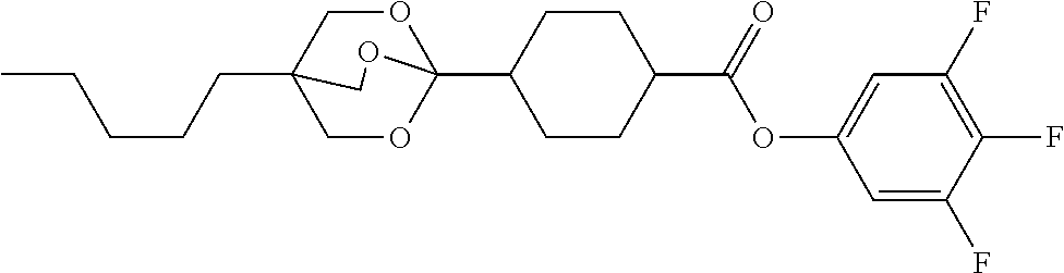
C(CCCC)C12COC(C3CCC(C(OC4=CC(F)=C(F)C(F)=C4)=O)CC3)(OC1)OC2
